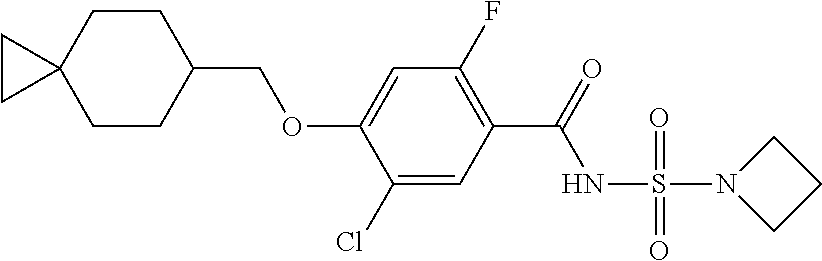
O(C1=CC(F)=C(C(NS(=O)(=O)N2CCC2)=O)C=C1Cl)CC1CCC2(CC1)CC2
